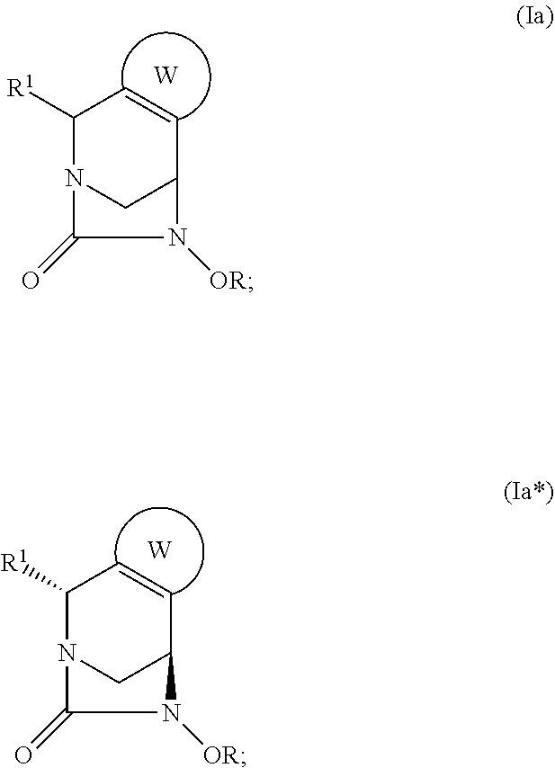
C1([R1])N2CC(C=C1)N([OR])C2=O.[W].C1([R1])N2CC(C=C1)N([OR])C2=O.[W]
